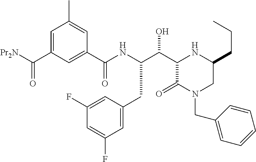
O=C([Pr2N])C1=CC(C)=CC(C(NC(C(C2C(=O)N(CC3=CC=CC=C3)CC(CCC)N2)O)CC2=CC(F)=CC(F)=C2)=O)=C1
